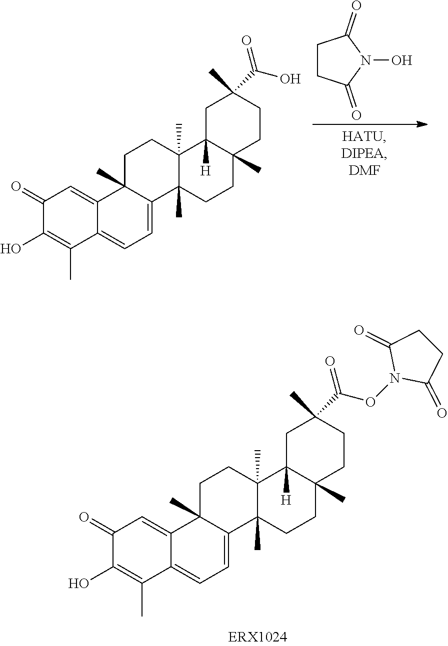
C1(=O)C(O)=C(C)C2=CC=C3C(C)(C2=C1)CCC1(C)C3(C)CCC2(C)C1([H])CC(C)(C(ON1C(=O)CCC1=O)=O)CC2.C1(=O)C(O)=C(C)C2=CC=C3C(C)(C2=C1)CCC1(C)C3(C)CCC2(C)C1([H])CC(C)(C(O)=O)CC2.C1CC(=O)N(O)C1=O
